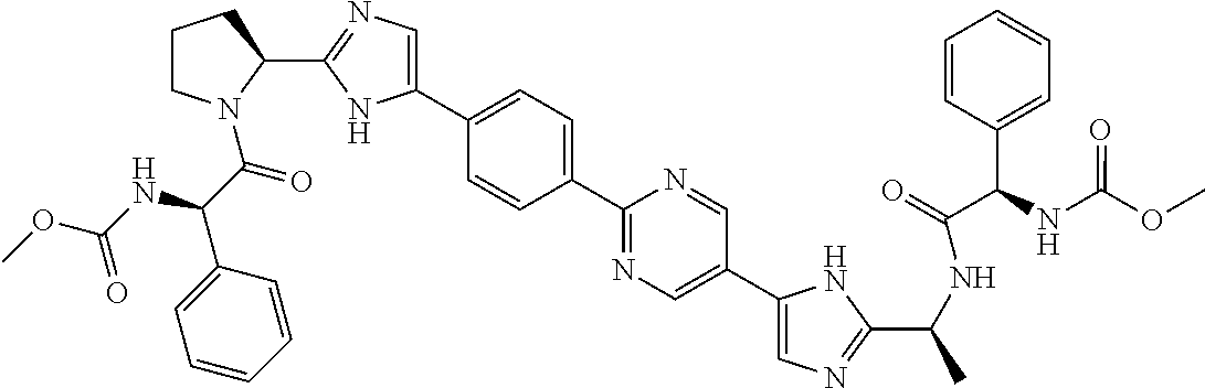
C1(C2=CN=C(C3CCCN3C(C(C3=CC=CC=C3)NC(OC)=O)=O)N2)=CC=C(C2=NC=C(C3=CN=C(C(NC(C(C4=CC=CC=C4)NC(OC)=O)=O)C)N3)C=N2)C=C1
